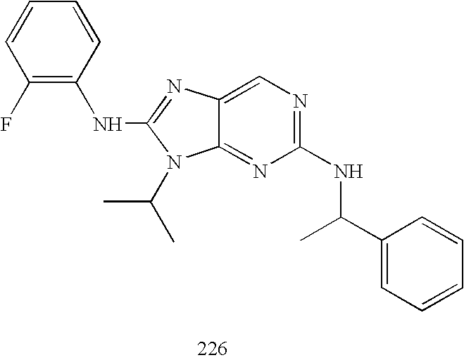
C1(F)=C(NC2=NC3=CN=C(NC(C)C4=CC=CC=C4)N=C3N2C(C)C)C=CC=C1
